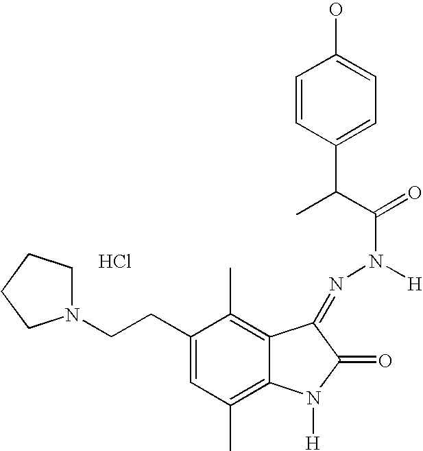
Cl.C1=CC(C(C)C(=O)N(N=C2C3=C(C)C(CCN4CCCC4)=CC(C)=C3N([H])C2=O)[H])=CC=C1O
